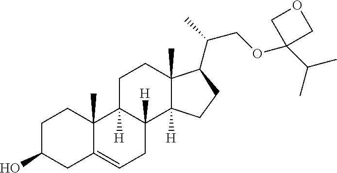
C1C(O)CC2=CCC3([H])C([H])(C2(C)C1)CCC1(C)C3([H])CCC1C(COC1(C(C)C)COC1)C
